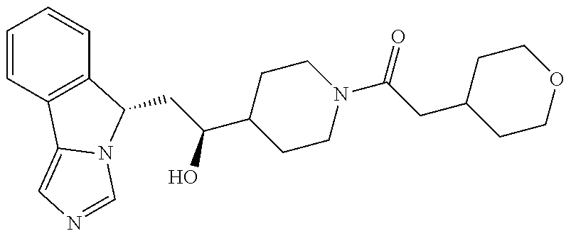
C1=CC2=C(C=C1)C(CC(C1CCN(C(=O)CC3CCOCC3)CC1)O)N1C2=CN=C1
